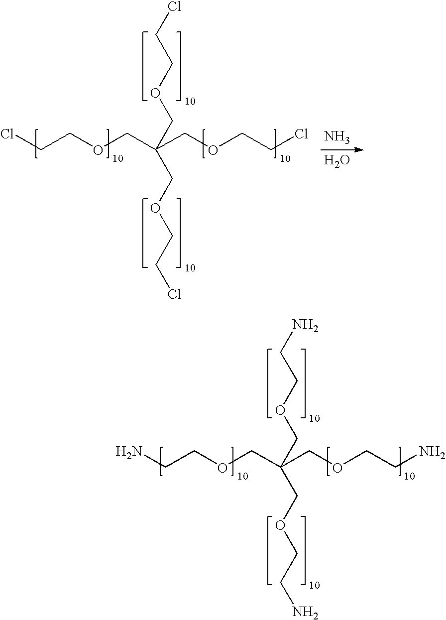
NCCOCC(COCCN)(COCCN)COCCN.ClCCOCC(COCCCl)(COCCCl)COCCCl.N.O
